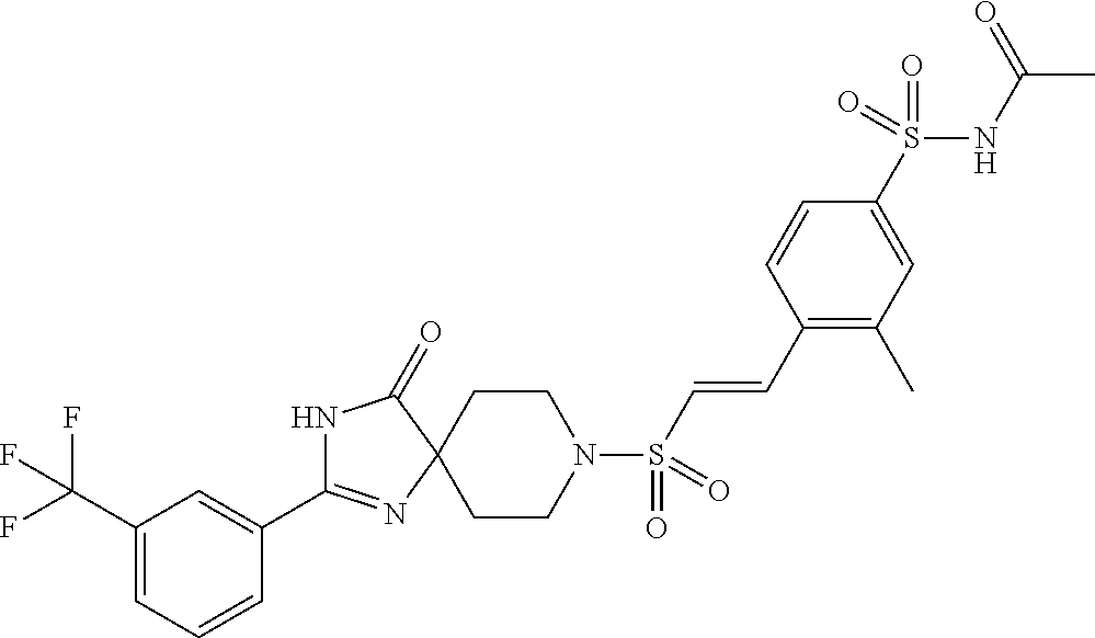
C1(C(F)(F)F)=CC=CC(C2=NC3(C(=O)N2)CCN(S(C=CC2=C(C)C=C(S(NC(C)=O)(=O)=O)C=C2)(=O)=O)CC3)=C1
